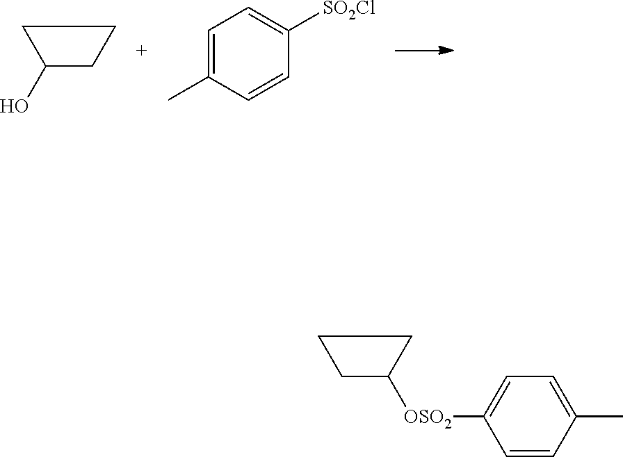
C1(O)CCC1.C1=C(C)C=CC([SO2Cl])=C1.C1C([OSO2]C2=CC=C(C)C=C2)CC1
